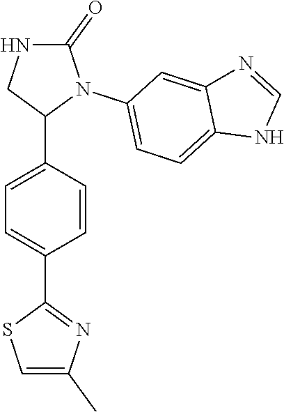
C1=C(C2N(C3=CC=C4C(=C3)N=CN4)C(=O)NC2)C=CC(C2=NC(C)=CS2)=C1
